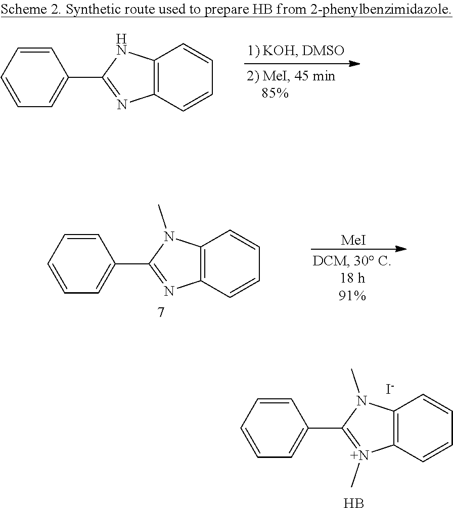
C1=CC=CC=C1C1=NC2=C(N1)C=CC=C2.C1=CC=CC=C1C1=NC2=C(N1C)C=CC=C2.[MeI].C1=CC=CC=C1C1=[N+](C)C2=C(N1C)C=CC=C2.[I-].B
